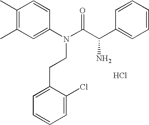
C1(C)=C(C)C=C(N(C(C(C2=CC=CC=C2)N)=O)CCC2=CC=CC=C2Cl)C=C1.Cl
